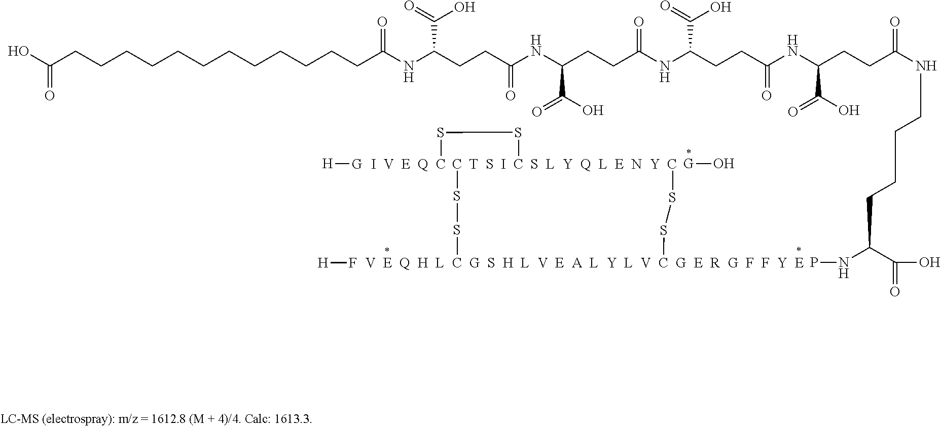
[H]F.[H][G].[G]O.[V  E  Q  H  L  C  G  S  H  L  V  E  A  L  Y  L  V  C  G  E  R  G  F  F  Y  E](SSC)SS[T  S  I  C  S  L  Y  Q  L  E  N  Y  C]SS[I  V  E  Q  C].C(CCCCCCCCCCC(NC(CCC(NC(CCC(NC(CCC(=O)NC(CCC(NCCCCC(NP)C(=O)O)=O)C(O)=O)C(=O)O)=O)C(O)=O)=O)C(=O)O)=O)CC(O)=O
